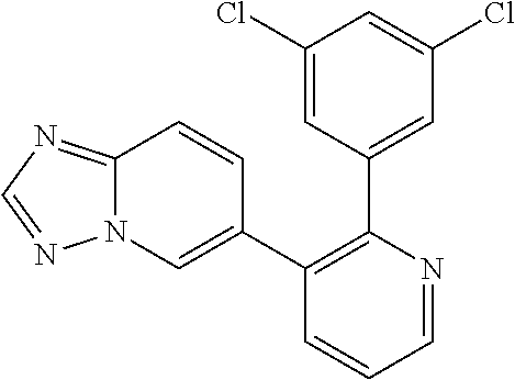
C1(Cl)=CC(C2=C(C3=CN4C(=NC=N4)C=C3)C=CC=N2)=CC(Cl)=C1
